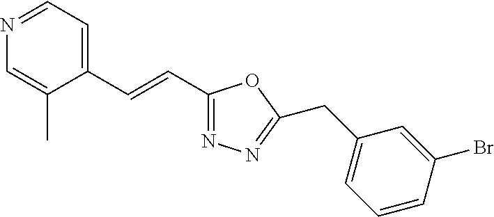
N1=CC=C(C=CC2=NN=C(CC3=CC=CC(Br)=C3)O2)C(C)=C1
